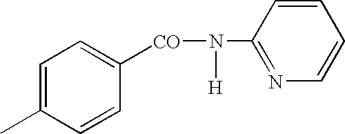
C1=C(C)C=CC([CO]N(C2=NC=CC=C2)[H])=C1
